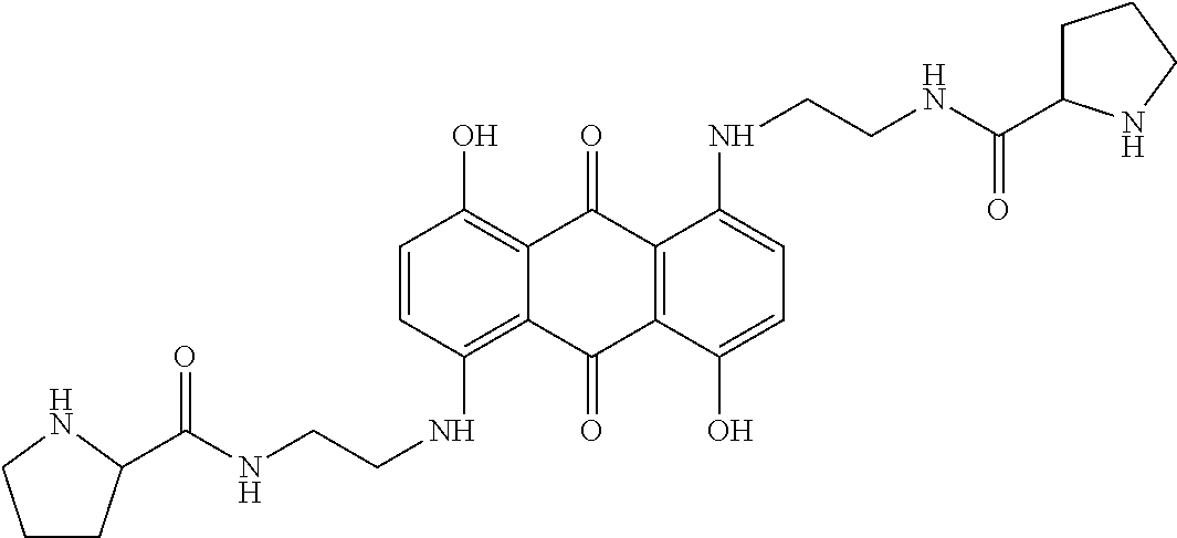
C1=CC(NCCNC(=O)C2CCCN2)=C2C(=C1O)C(=O)C1=C(C2=O)C(O)=CC=C1NCCNC(C1CCCN1)=O
